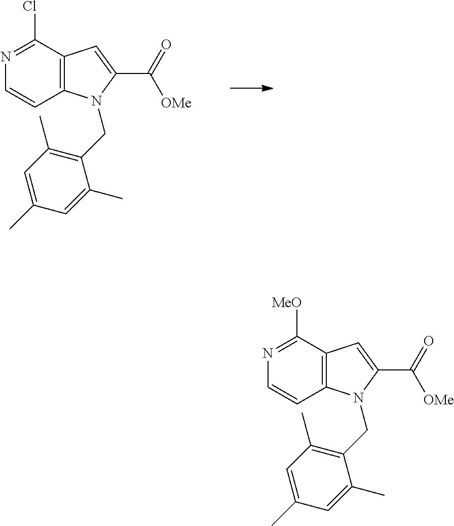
C12=C(C(Cl)=NC=C1)C=C(C(=O)[OMe])N2CC1=C(C)C=C(C)C=C1C.C12=C(C([MeO])=NC=C1)C=C(C(=O)[OMe])N2CC1=C(C)C=C(C)C=C1C
